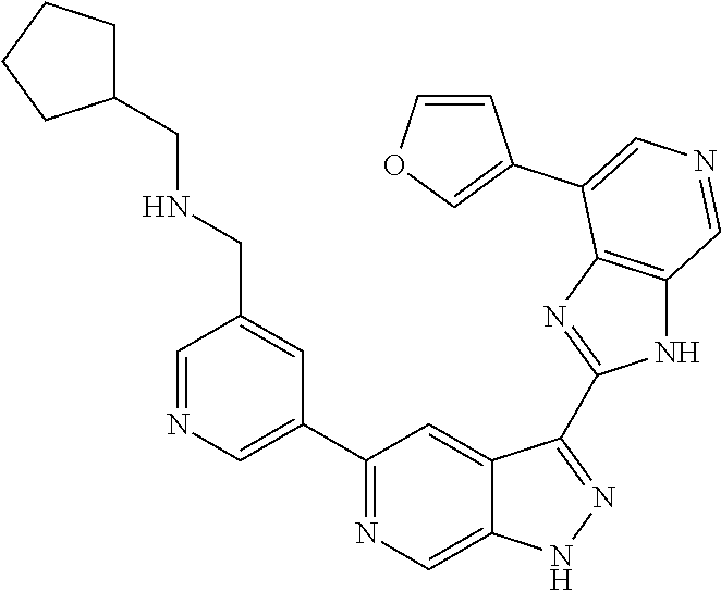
C1(C2=CN=CC(CNCC3CCCC3)=C2)=NC=C2C(=C1)C(C1=NC3=C(N1)C=NC=C3C1=COC=C1)=NN2
